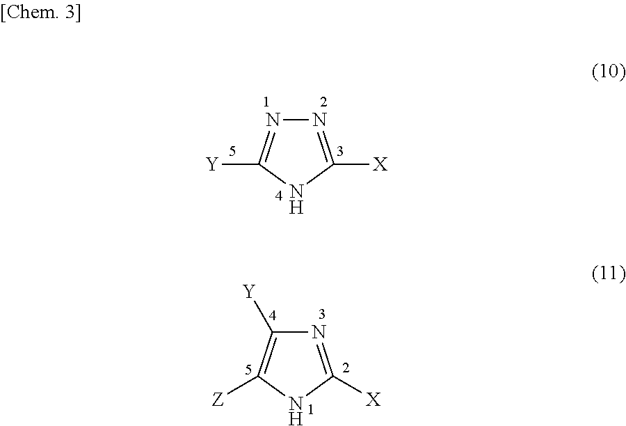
N1=C([X])NC([Y])=N1.N1=C([X])NC([Z])=C1[Y]
